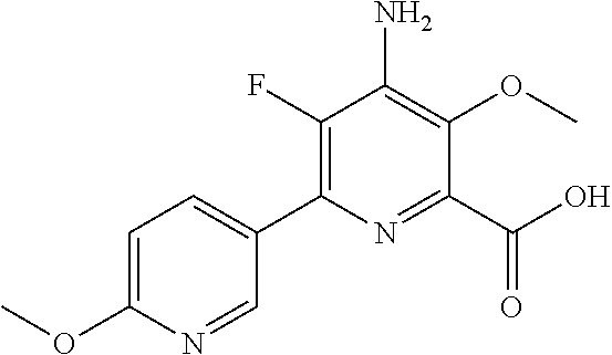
C1(C(O)=O)=NC(C2=CC=C(OC)N=C2)=C(F)C(N)=C1OC
